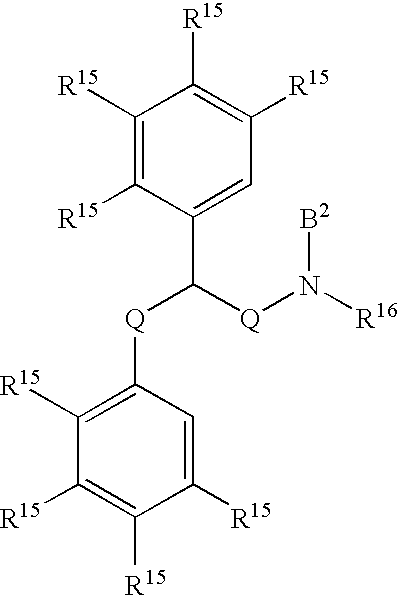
C1([R15])=C([R15])C(C([Q]C2=C([R15])C([R15])=C([R15])C([R15])=C2)[Q]N([R16])[B2])=CC([R15])=C1[R15]
